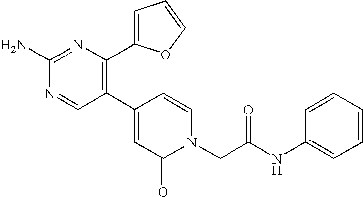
C1(C2=C(C3=CC=CO3)N=C(N)N=C2)=CC(=O)N(CC(NC2=CC=CC=C2)=O)C=C1
